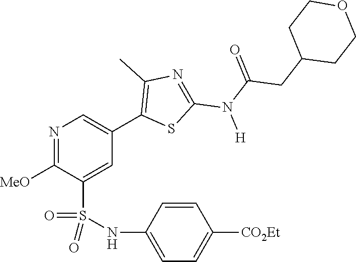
N1=C([OMe])C(S(NC2=CC=C([CO2Et])C=C2)(=O)=O)=CC(C2=C(C)N=C(N(C(=O)CC3CCOCC3)[H])S2)=C1
